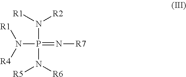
[R1]N([R2])P(=N[R7])(N([R4])[R1])N([R6])[R5]
